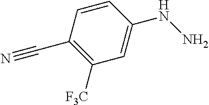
C1([F3C])=C(C#N)C=CC(NN)=C1
